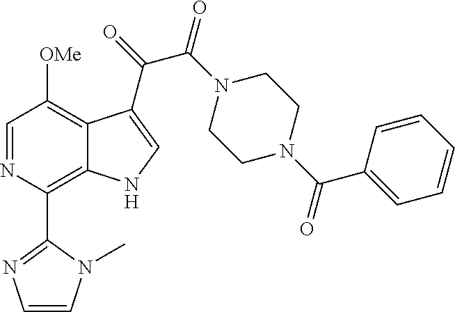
C1(C2=C3C(=C([OMe])C=N2)C(C(=O)C(N2CCN(C(C4=CC=CC=C4)=O)CC2)=O)=CN3)=NC=CN1C
